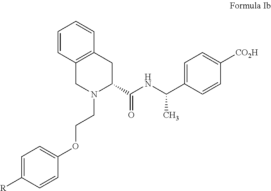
C1=C([R])C=CC(OCCN2C(C(NC(C3=CC=C([CO2H])C=C3)C)=O)CC3=C(C2)C=CC=C3)=C1
